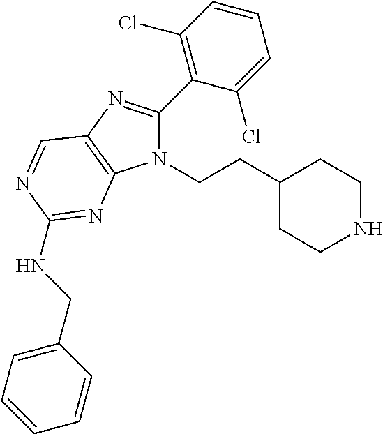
N1(CCC2CCNCC2)C(C2=C(Cl)C=CC=C2Cl)=NC2=C1N=C(NCC1=CC=CC=C1)N=C2
